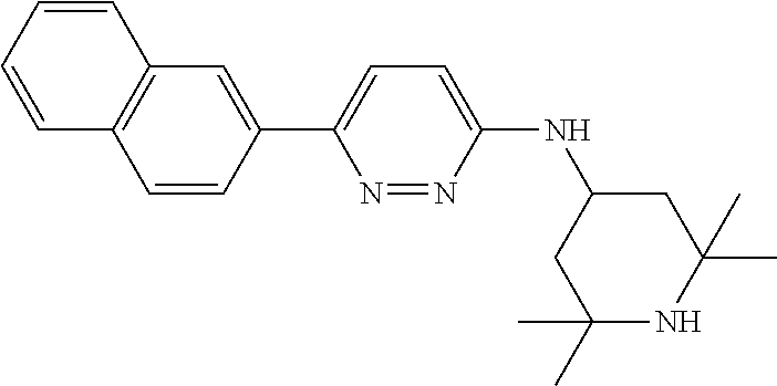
N1=NC(NC2CC(C)(C)NC(C)(C)C2)=CC=C1C1=CC2=C(C=C1)C=CC=C2
